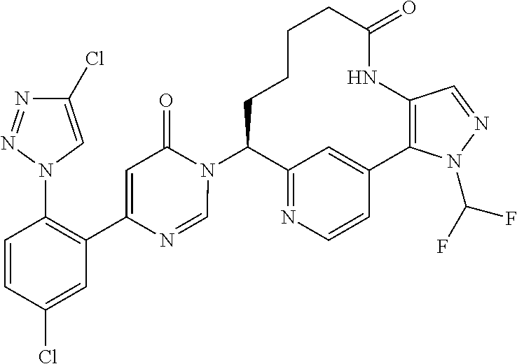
C12=NC=CC(=C1)C1=C(NC(=O)CCCCC2N2C(=O)C=C(C3=C(N4C=C(Cl)N=N4)C=CC(Cl)=C3)N=C2)C=NN1C(F)F
